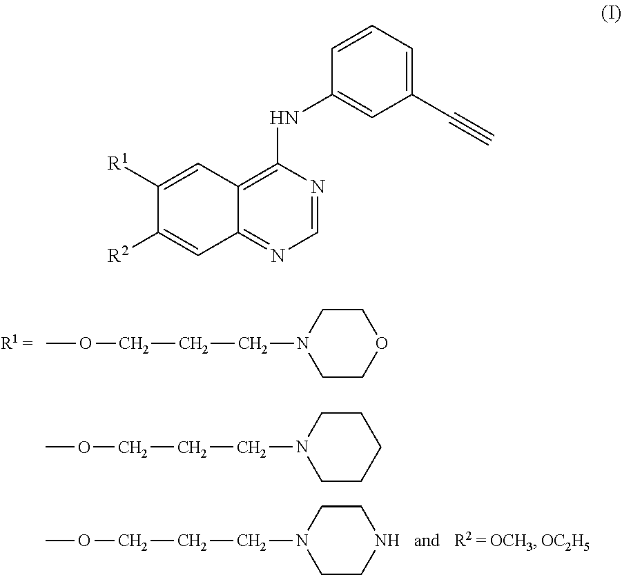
C1CN(CCCOC)CCO1.C1CN(CCCOC)CCN1.C1CN(CCCOC)CCC1.C12=C(NC3=CC(C#C)=CC=C3)N=CN=C1C=C([R2])C([R1])=C2
